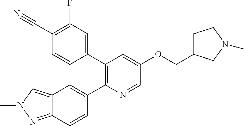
C12=NN(C)C=C1C=C(C1=C(C3=CC(F)=C(C#N)C=C3)C=C(OCC3CCN(C)C3)C=N1)C=C2
